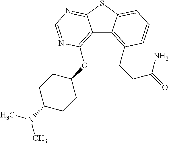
C12=C(OC3CCC(N(C)C)CC3)N=CN=C1SC1=CC=CC(CCC(=O)N)=C21
